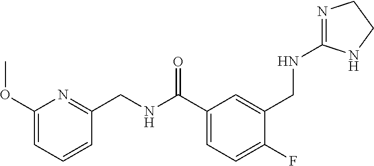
C1(CNC(C2=CC=C(F)C(CNC3=NCCN3)=C2)=O)=NC(OC)=CC=C1
